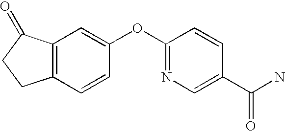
C12=C(C=CC(OC3=NC=C(C(N)=O)C=C3)=C1)CCC2=O
